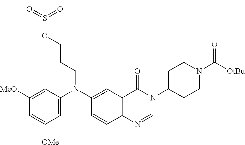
C1=C(N(C2=CC3=C(C=C2)N=CN(C2CCN(C([OtBu])=O)CC2)C3=O)CCCOS(=O)(=O)C)C=C([MeO])C=C1[OMe]
